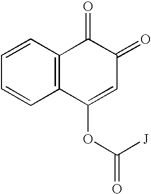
C12=C(C=CC=C1)C(=O)C(=O)C=C2OC([J])=O
